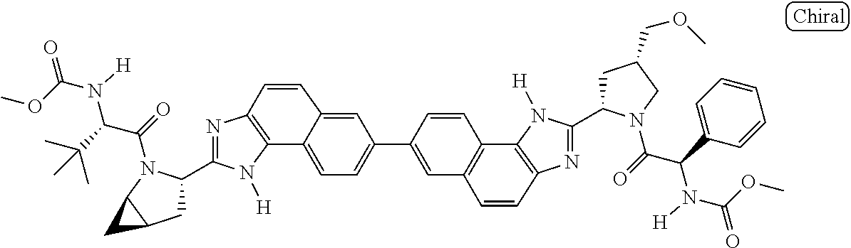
C12=C(N=C(C3CC4C(N3C(=O)C(C(C)(C)C)N(C(OC)=O)[H])C4)N1[H])C=CC1=CC(C3=CC4=C(C5=C(N=C(C6CC(COC)CN6C(=O)C(C6=CC=CC=C6)N(C(OC)=O)[H])N5[H])C=C4)C=C3)=CC=C21
